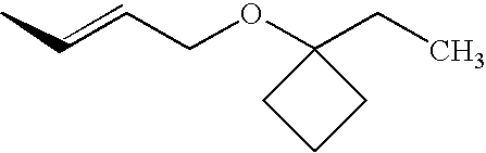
CC=CCOC1(CC)CCC1
